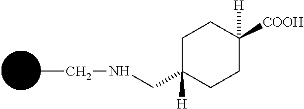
CCNCC1([H])CCC([COOH])([H])CC1
